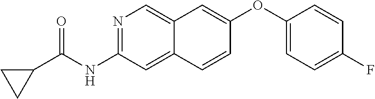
N1=C(NC(=O)C2CC2)C=C2C(=C1)C=C(OC1=CC=C(F)C=C1)C=C2
